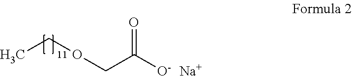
CCOCC([O-])=O.[Na]
